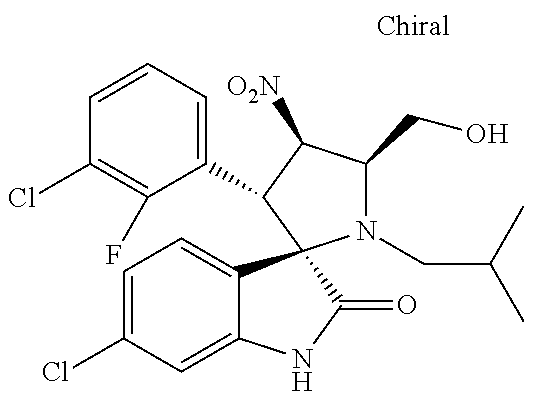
C1=CC=C(C2C([O2N])C(CO)N(CC(C)C)C23C2=CC=C(Cl)C=C2NC3=O)C(F)=C1Cl
